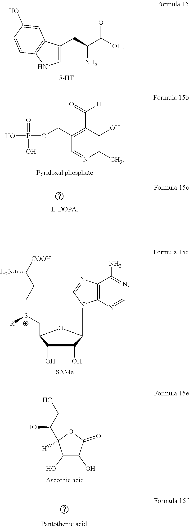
C1(CC(C([OH])=O)N)=CNC2=C1C=C(O)C=C2.C1(C)=C(O)C(C([H])=O)=C(COP(O)(=O)O)C=N1.N1=C(N)C2=C(N=C1)N(C1C(O)C(O)C(C[S+]([R])CCC([COOH])N)O1)C=N2.[SAMe].C1(O)=C(O)C(=O)OC1([H])C(CO)O
